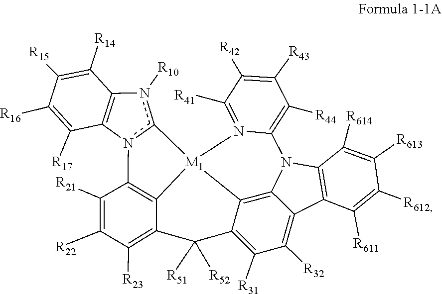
C1([R44])=C2N3C4=C5[M1]6(c7n([R10])C8=C(C([R17])=C([R16])C([R15])=C8[R14])n7C7=C6C(=C([R23])C([R22])=C7[R21])C([R52])([R51])C5=C([R31])C([R32])=C4C4=C3C([R614])=C([R613])C([R612])=C4[R611])N2=C([R41])C([R42])=C1[R43]
